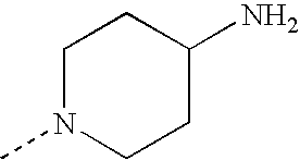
C1N(C)CCC(N)C1
